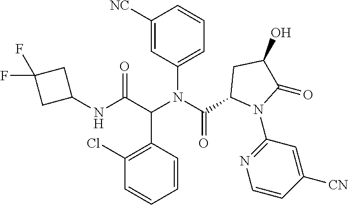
N(C(C(N(C(=O)C1N(C2=NC=CC([CN])=C2)C(=O)C(O)C1)C1=CC=CC([NC])=C1)C1=C(Cl)C=CC=C1)=O)C1CC(F)(F)C1
